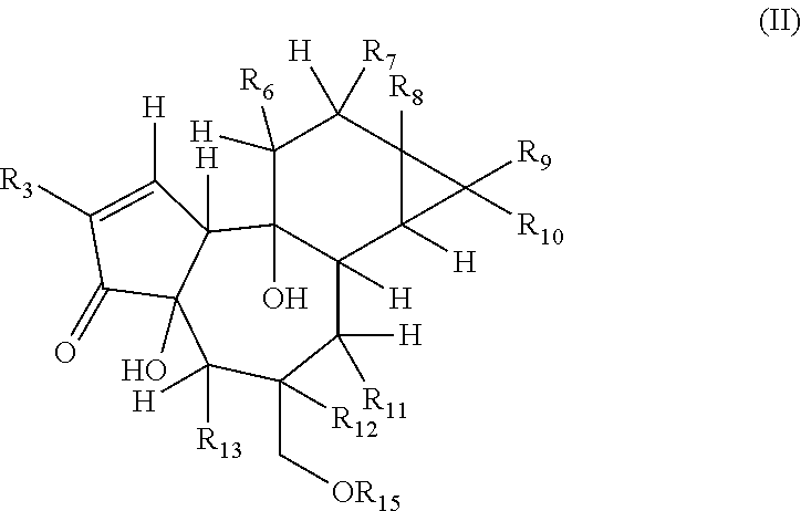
C1([R11])([H])C(C[OR15])([R12])C([H])([R13])C2(O)C([H])(C3(O)C([R6])([H])C([R7])([H])C4([R8])C([H])(C13[H])C4([R10])[R9])C([H])=C([R3])C2=O
